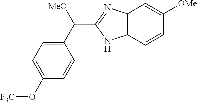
C1(C([MeO])C2=NC3=C(N2)C=CC([OMe])=C3)=CC=C(O[F3C])C=C1
